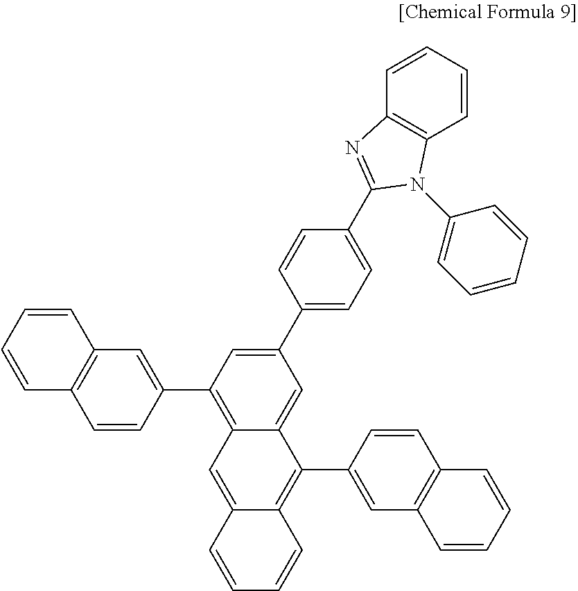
C1=CC=CC2=C1C=C(C1=C3C(=CC(C4=CC=C(C5=NC6=C(C=CC=C6)N5C5=CC=CC=C5)C=C4)=C1)C(C1=CC4=C(C=C1)C=CC=C4)=C1C(=C3)C=CC=C1)C=C2
